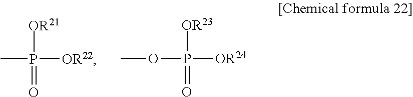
P([OR21])(C)([OR22])=O.P([OR23])(OC)([OR24])=O
